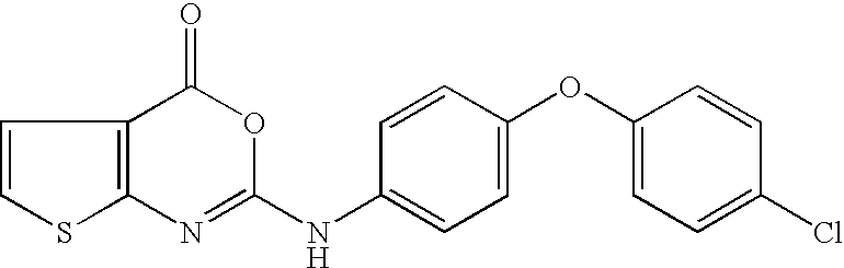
C1=CC2=C(N=C(NC3=CC=C(OC4=CC=C(Cl)C=C4)C=C3)OC2=O)S1
